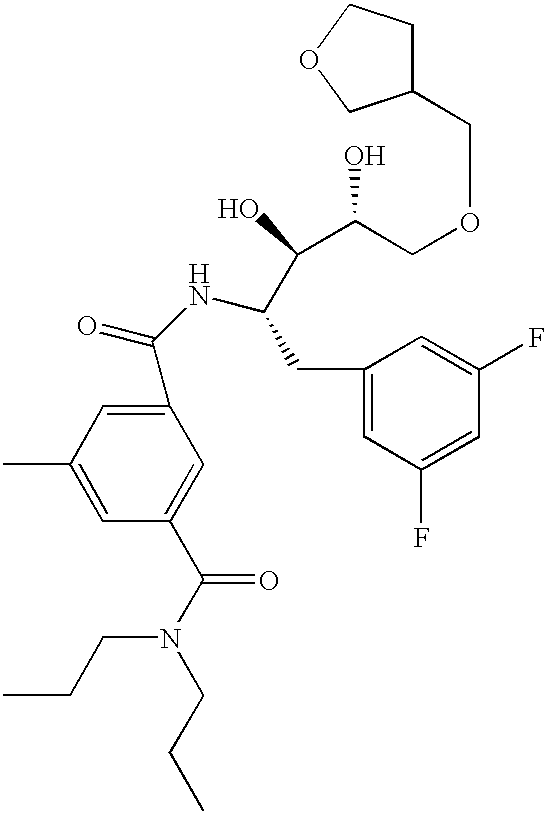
C1(C(NC(CC2=CC(F)=CC(F)=C2)C(C(O)COCC2CCOC2)O)=O)=CC(C)=CC(C(N(CCC)CCC)=O)=C1
